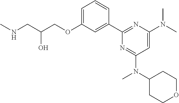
C1=C(OCC(CNC)O)C=C(C2=NC(N(C)C)=CC(N(C3CCOCC3)C)=N2)C=C1
